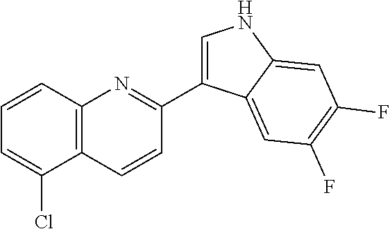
C12=C(C=CC=C1Cl)N=C(C1=CNC3=CC(F)=C(F)C=C13)C=C2
